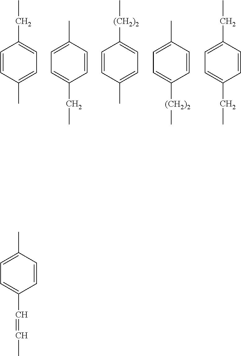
C1=CC(C)=CC=C1CC.C1=C(C)C=CC(CC)=C1.C1=CC(C)=CC=C1[(CH2)2]C.C1=C(C)C=CC([(CH2)2]C)=C1.C1=C(CC)C=CC(CC)=C1.C1=C(C)C=CC(C=CC)=C1
